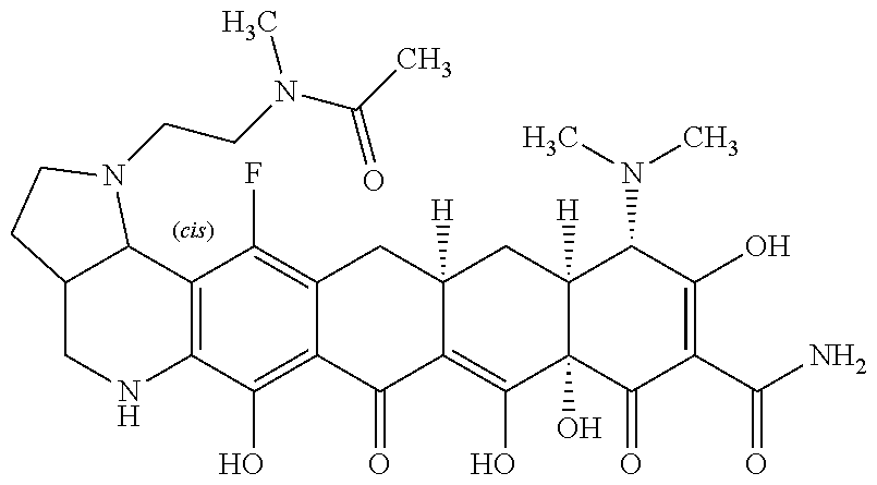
C12=C(C(O)=C3C(=C1F)CC1([H])C(=C(O)C4(O)C([H])(C1)C(N(C)C)C(O)=C(C(N)=O)C4=O)C3=O)NCC1C2N(CCN(C)C(=O)C)CC1
